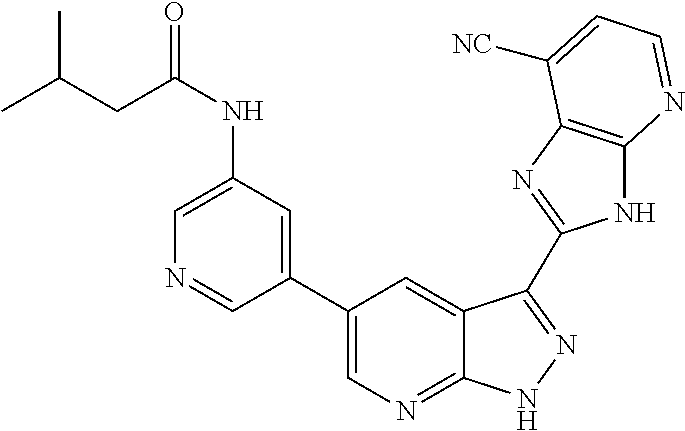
C1(C2=CN=C3C(=C2)C(C2=NC4=C(N2)N=CC=C4[NC])=NN3)=CC(NC(CC(C)C)=O)=CN=C1
